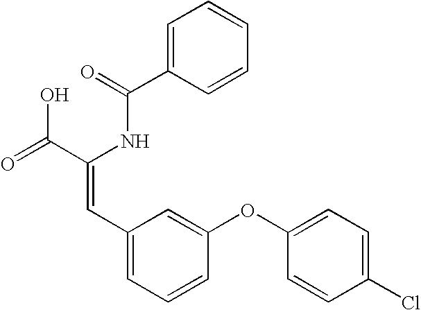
C1=C(C(=O)NC(C(=O)O)=CC2=CC=CC(OC3=CC=C(Cl)C=C3)=C2)C=CC=C1
